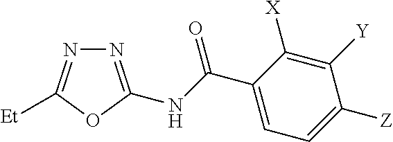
N1=C(NC(C2=CC=C([Z])C([Y])=C2[X])=O)OC([Et])=N1
